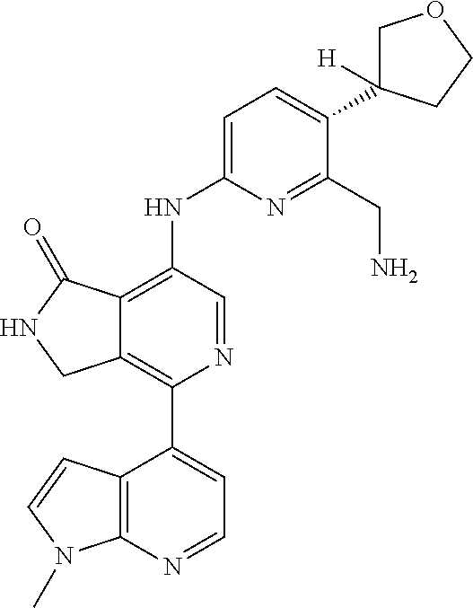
C12=C(C=CN1C)C(C1=C3C(=C(NC4=CC=C(C5([H])COCC5)C(CN)=N4)C=N1)C(=O)NC3)=CC=N2
